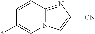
C12=NC([CN])=CN1C=C(*)C=C2
